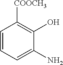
C1=CC=C(N)C(O)=C1[COOCH3]
